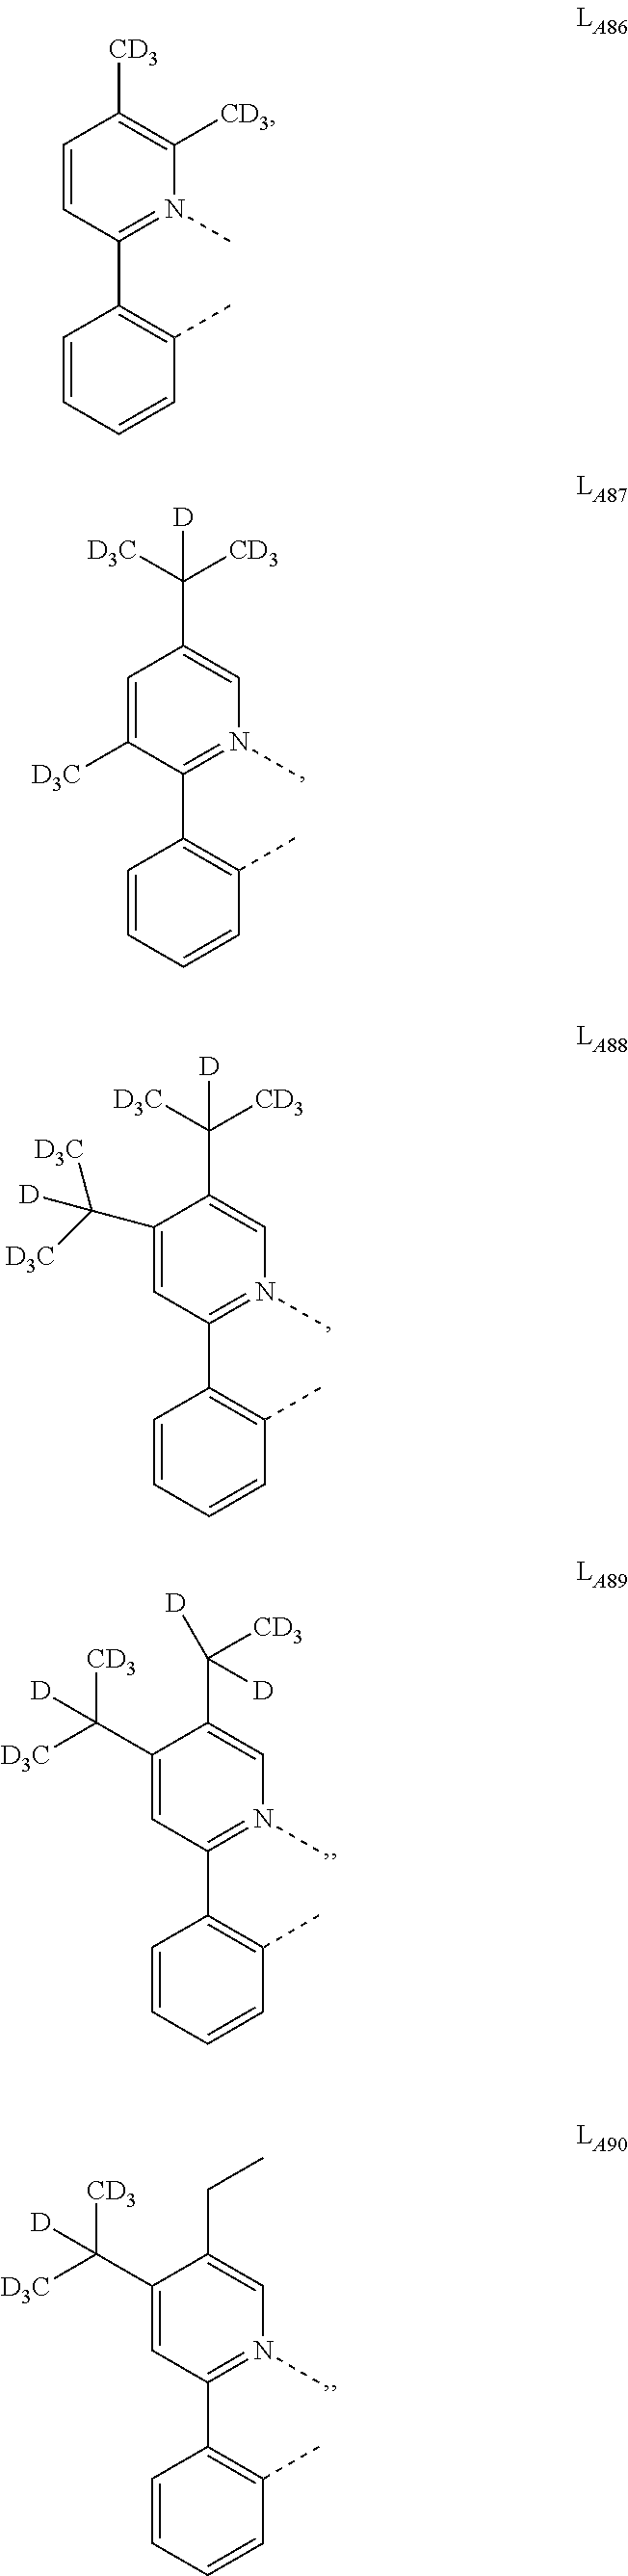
C1=C(C([D3C])([CD3])[D])C(C([D])([CD3])[D])=CN(C)=C1C1=C(C)C=CC=C1.C1=C(C([D3C])([CD3])[D])C(CC)=CN(C)=C1C1=C(C)C=CC=C1.C1=C([D3C])C(C2=C(C)C=CC=C2)=N(C)C=C1C([D3C])([CD3])[D].C1(C([D3C])([D3C])[D])=CC(C2=C(C)C=CC=C2)=N(C)C=C1C([D3C])([CD3])[D].C1=CC(C2=C(C)C=CC=C2)=N(C)C([CD3])=C1[CD3]
